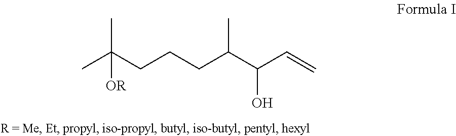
CC(CCCC(C(C=C)O)C)(C)[OR]
